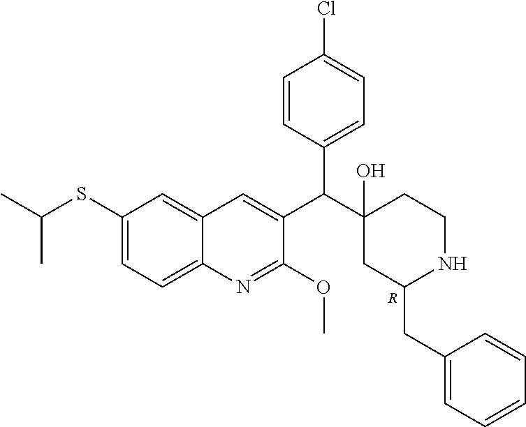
C1(SC(C)C)=CC=C2C(=C1)C=C(C(C1(O)CC(CC3=CC=CC=C3)NCC1)C1=CC=C(Cl)C=C1)C(OC)=N2.[R]
